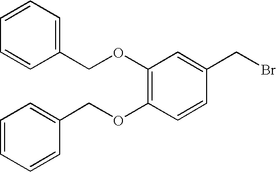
C1(OCC2=CC=CC=C2)=C(OCC2=CC=CC=C2)C=CC(CBr)=C1
